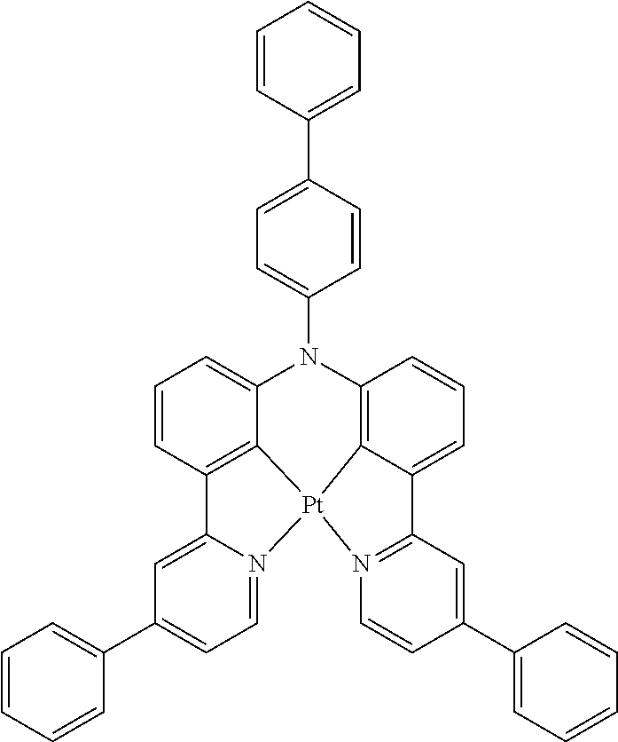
C12=N([Pt]34C5=C(C=CC=C15)N(C1=CC=C(C5=CC=CC=C5)C=C1)C1=CC=CC(=C31)C1=CC(C3=CC=CC=C3)=CC=N14)C=CC(C1=CC=CC=C1)=C2
